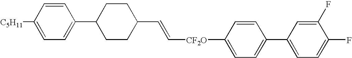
C1=C([C5H11])C=CC(C2CCC(C=C[CF2O]C3=CC=C(C4=CC=C(F)C(F)=C4)C=C3)CC2)=C1
